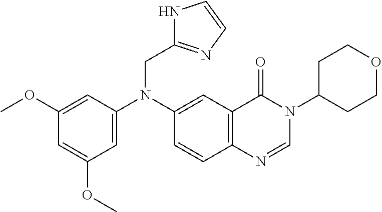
C1(OC)=CC(N(C2=CC3=C(C=C2)N=CN(C2CCOCC2)C3=O)CC2=NC=CN2)=CC(OC)=C1
